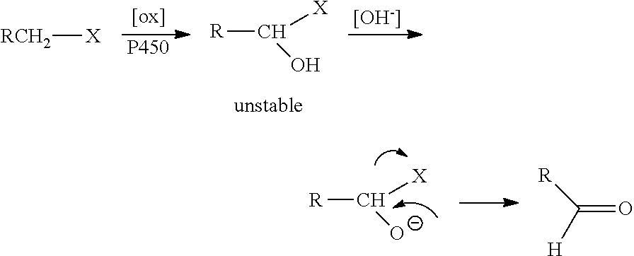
C([X])(O)[R].[RCH2][X].[P450].[OH].C([X])([O-])[R].C(=O)([H])[R]
